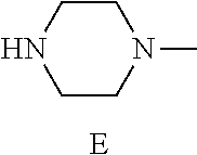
C1CN(C)CCN1.[E]
